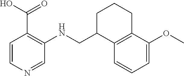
C1C(CNC2=C(C(O)=O)C=CN=C2)C2=C(CC1)C(OC)=CC=C2
